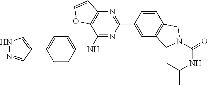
C1=CC(NC2=NC(C3=CC4=C(C=C3)CN(C(=O)NC(C)C)C4)=NC3=C2OC=C3)=CC=C1C1=CNN=C1
